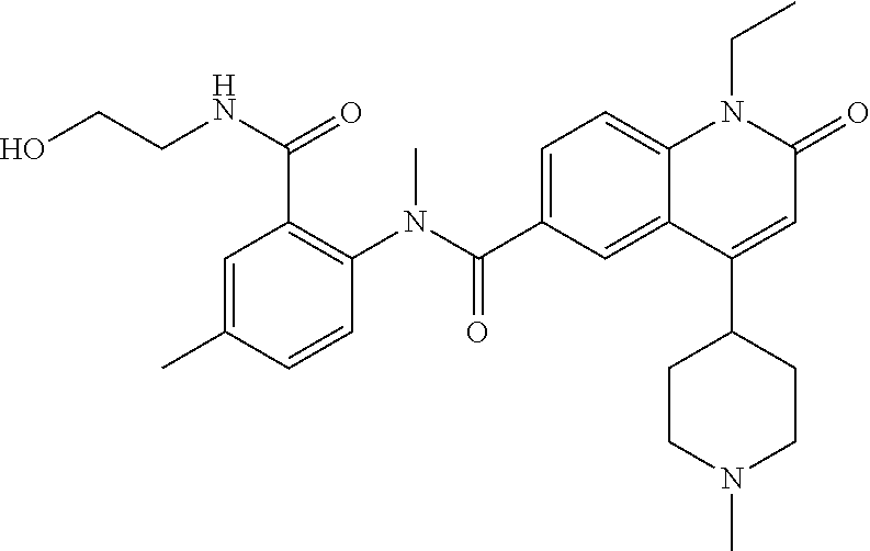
C1(N(C(C2=CC=C3C(=C2)C(C2CCN(C)CC2)=CC(=O)N3CC)=O)C)=C(C(NCCO)=O)C=C(C)C=C1
